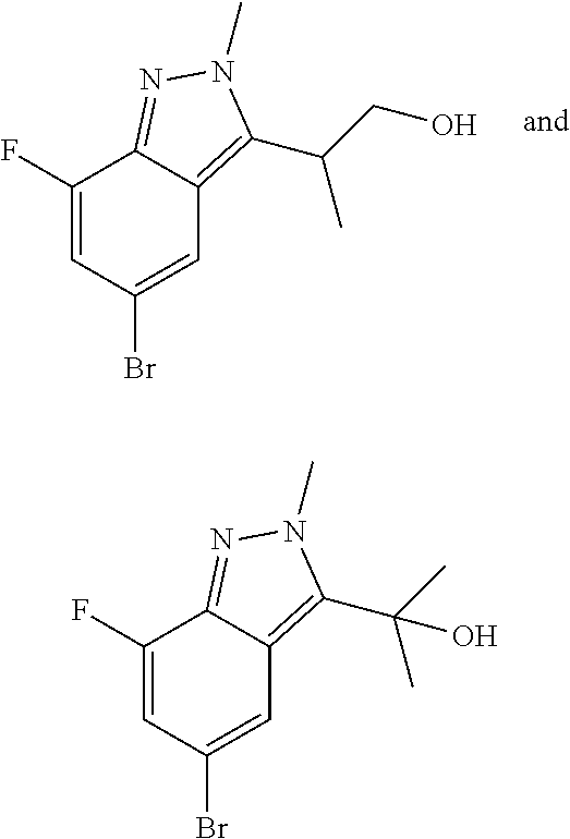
C1(F)=CC(Br)=CC2=C(C(CO)C)N(C)N=C12.C1(F)=CC(Br)=CC2=C(C(C)(C)O)N(C)N=C12
